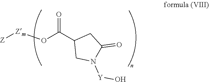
[Z][Zm]OC(C1CN([Y]O)C(=O)C1)=O
